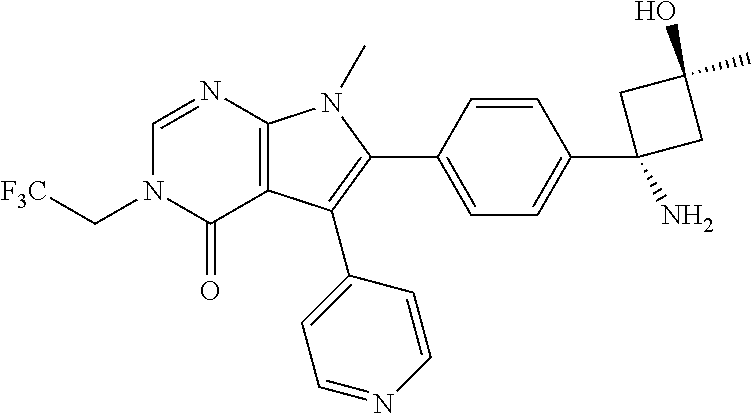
C12=C(C(C3=CC=NC=C3)=C(C3=CC=C(C4(N)CC(C)(O)C4)C=C3)N1C)C(=O)N(C[F3C])C=N2
